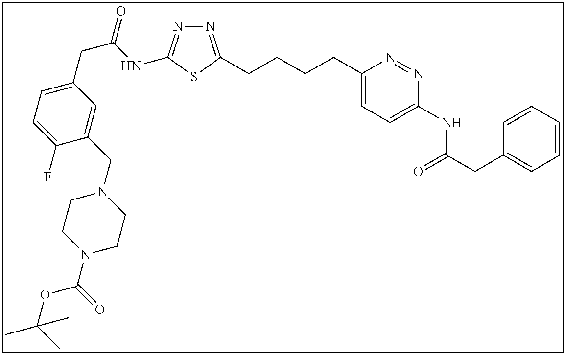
N1=C(CCCCC2=CC=C(NC(CC3=CC=CC=C3)=O)N=N2)SC(NC(CC2=CC=C(F)C(CN3CCN(C(=O)OC(C)(C)C)CC3)=C2)=O)=N1
